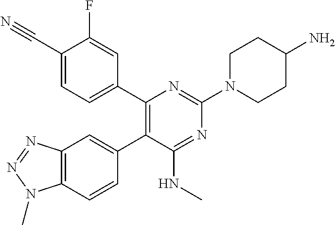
C1=CC2=C(C=C1C1=C(C3=CC=C(C#N)C(F)=C3)N=C(N3CCC(N)CC3)N=C1NC)N=NN2C
